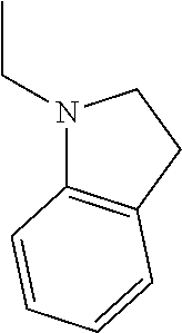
N1(CC)C2=C(CC1)C=CC=C2
